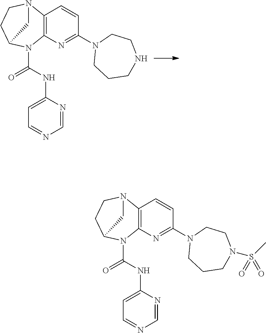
C12=C(N=C(N3CCCNCC3)C=C1)N(C(NC1=CC=NC=N1)=O)C1CCN2C1.C12=C(N=C(N3CCCN(S(C)(=O)=O)CC3)C=C1)N(C(NC1=CC=NC=N1)=O)C1CCN2C1
